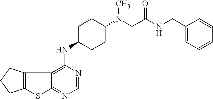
C12=C(CCC1)C1=C(NC3CCC(N(CC(NCC4=CC=CC=C4)=O)C)CC3)N=CN=C1S2
